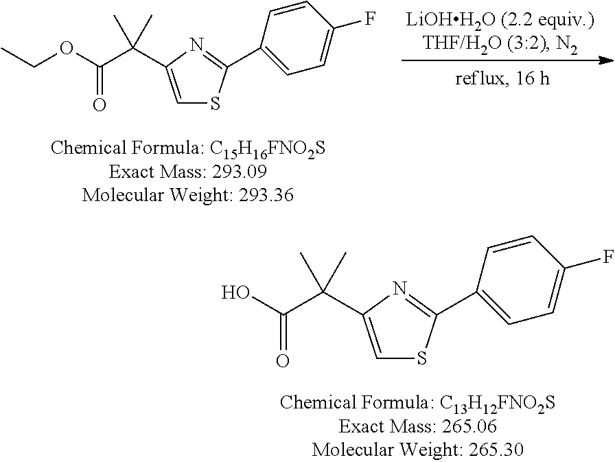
CCOC(C(C1=CSC(C2=CC=C(F)C=C2)=N1)(C)C)=O.OC(C(C1=CSC(C2=CC=C(F)C=C2)=N1)(C)C)=O
